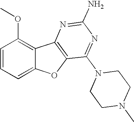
C1=CC=C2C(=C1OC)C1=C(O2)C(N2CCN(C)CC2)=NC(N)=N1
